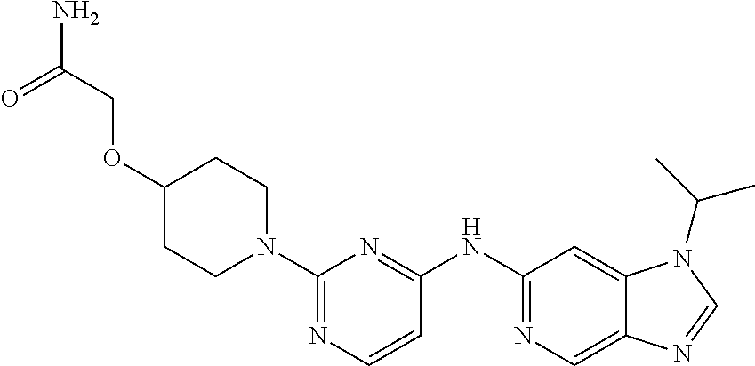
C1(N2CCC(OCC(N)=O)CC2)=NC=CC(NC2=NC=C3C(=C2)N(C(C)C)C=N3)=N1
